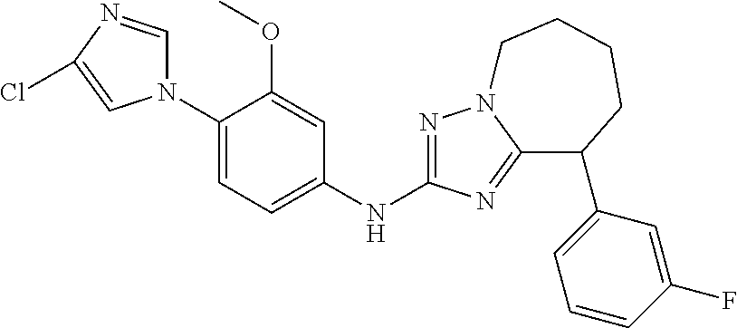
C1(N2C=NC(Cl)=C2)=CC=C(NC2=NN3C(=N2)C(C2=CC=CC(F)=C2)CCCC3)C=C1OC
